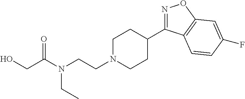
N1=C(C2CCN(CCN(C(CO)=O)CC)CC2)C2=C(O1)C=C(F)C=C2
